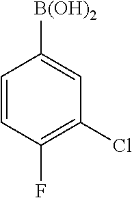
C1=CC(F)=C(Cl)C=C1[B(OH)2]
